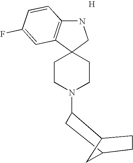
C12(CCN(C3C4CCC(C3)C4)CC1)CNC1=C2C=C(F)C=C1.[H]
